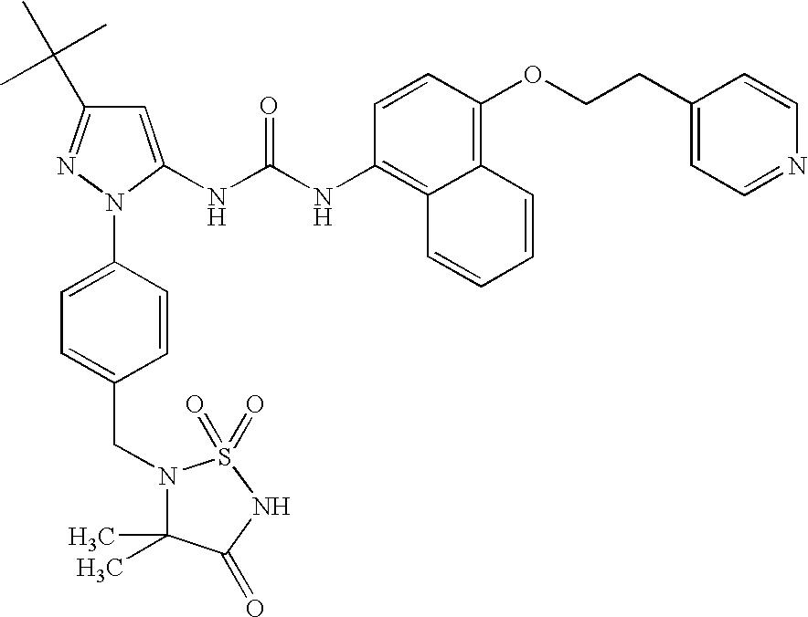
C1=C(NC(NC2=C3C(=C(OCCC4=CC=NC=C4)C=C2)C=CC=C3)=O)N(C2=CC=C(CN3C(C)(C)C(=O)NS3(=O)=O)C=C2)N=C1C(C)(C)C
